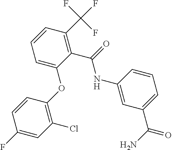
C1(OC2=CC=CC(C(F)(F)F)=C2C(=O)NC2=CC(C(N)=O)=CC=C2)=C(Cl)C=C(F)C=C1
